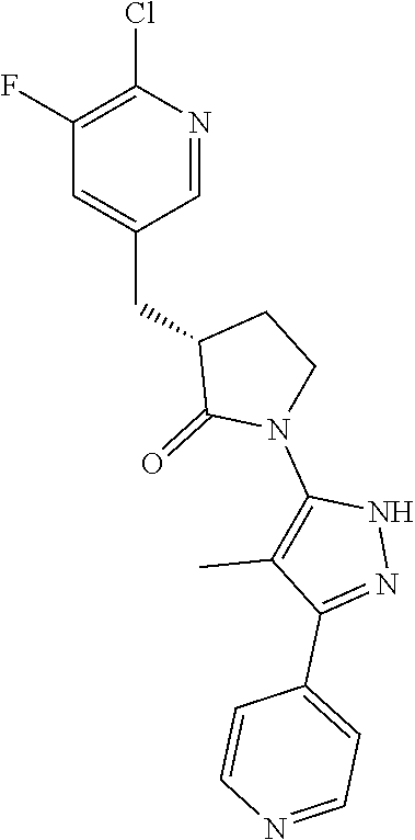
C1(F)=C(Cl)N=CC(CC2C(=O)N(C3=C(C)C(C4=CC=NC=C4)=NN3)CC2)=C1
